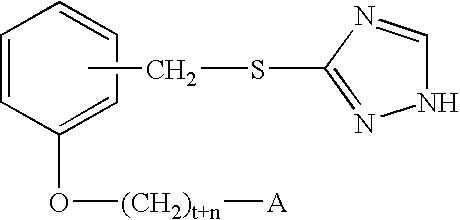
C(SC1=NNC=N1)C.C1=CC=CC=C1O[(CH2)t+n][A]
